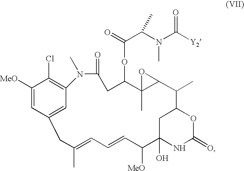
C1([MeO])=CC2=CC(=C1Cl)N(C)C(=O)CC(OC(=O)C(C)N(C)C(=O)[Y2])C1(C)C(C(C)C3CC(O)(C([MeO])C=CC=C(C)C2)NC(=O)O3)O1
